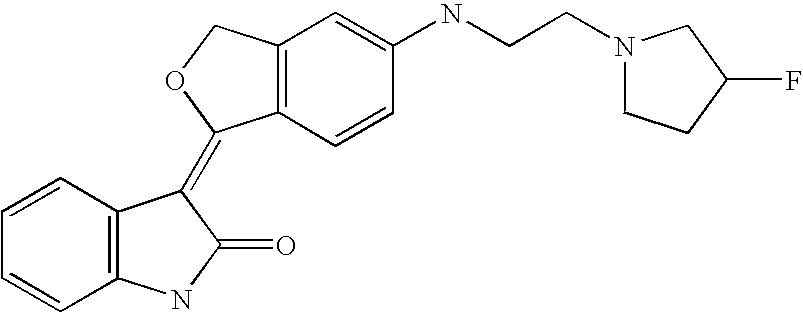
C12=C(C=C(NCCN3CCC(F)C3)C=C1)COC2=C1C2=C(C=CC=C2)NC1=O
